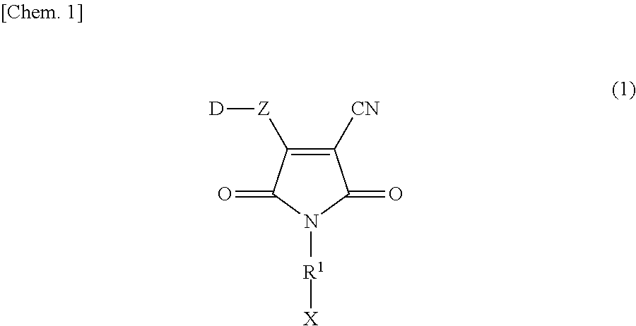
C1([CN])=C([Z][D])C(=O)N([R1][X])C1=O
